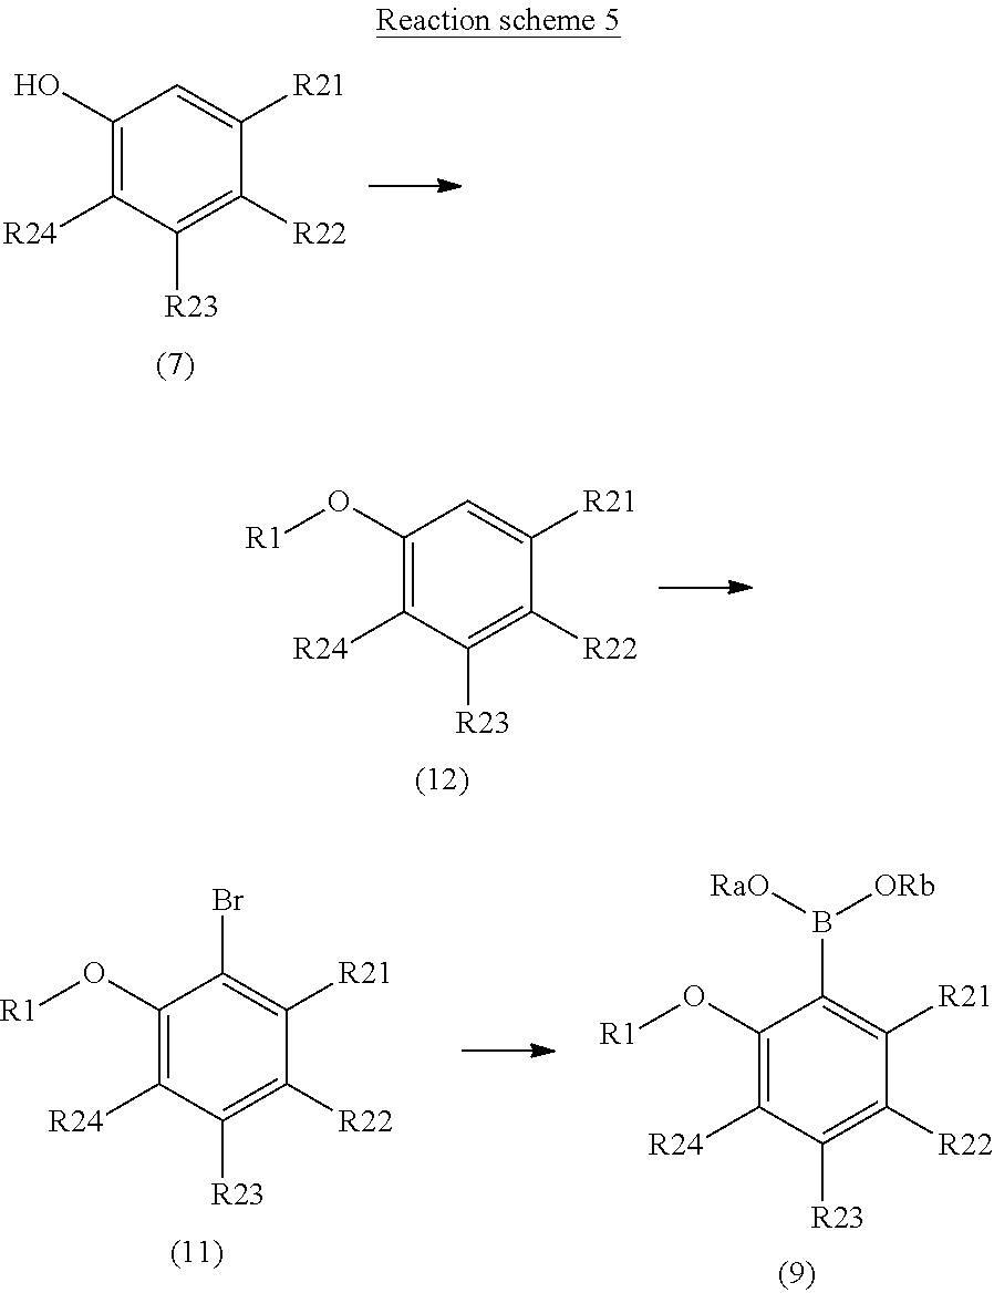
C1(O)=C([R24])C([R23])=C([R22])C([R21])=C1.C1(O[R1])=C([R24])C([R23])=C([R22])C([R21])=C1.C1(O[R1])=C([R24])C([R23])=C([R22])C([R21])=C1Br.C1(O[R1])=C([R24])C([R23])=C([R22])C([R21])=C1B([ORb])[RaO]
